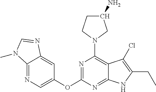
N1=C(OC2=CN=C3C(=C2)N=CN3C)N=C2C(=C1N1CC(N)CC1)C(Cl)=C(CC)N2
